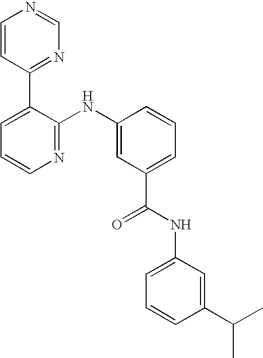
C1=CC(C2=CC=CN=C2NC2=CC(C(NC3=CC=CC(C(C)C)=C3)=O)=CC=C2)=NC=N1
